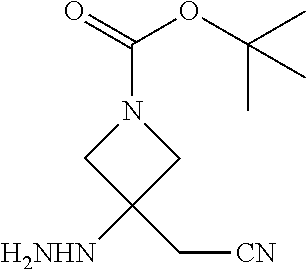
N1(C(=O)OC(C)(C)C)CC([H2NHN])(C[CN])C1
